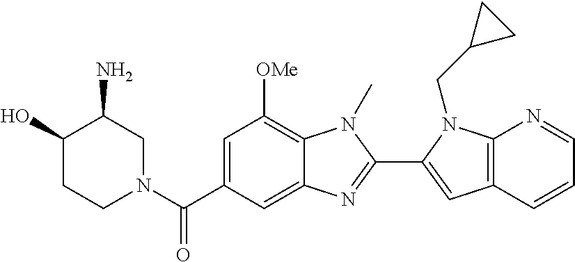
C1=C(C(N2CC(N)C(O)CC2)=O)C=C2C(=C1[OMe])N(C)C(C1=CC3=C(N1CC1CC1)N=CC=C3)=N2
